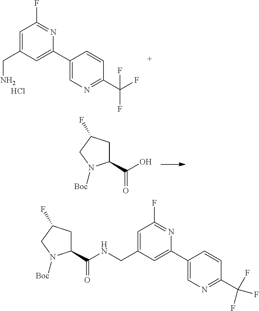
C1=C(CN)C=C(C2=CN=C(C(F)(F)F)C=C2)N=C1F.Cl.C1(C(O)=O)CC(F)CN1[Boc].C1(C(NCC2=CC(F)=NC(C3=CN=C(C(F)(F)F)C=C3)=C2)=O)CC(F)CN1[Boc]
